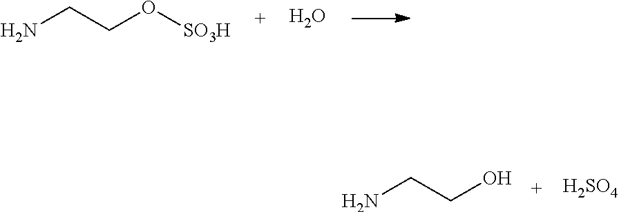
NCCO[SO3H].O.NCCO.[H2SO4]
